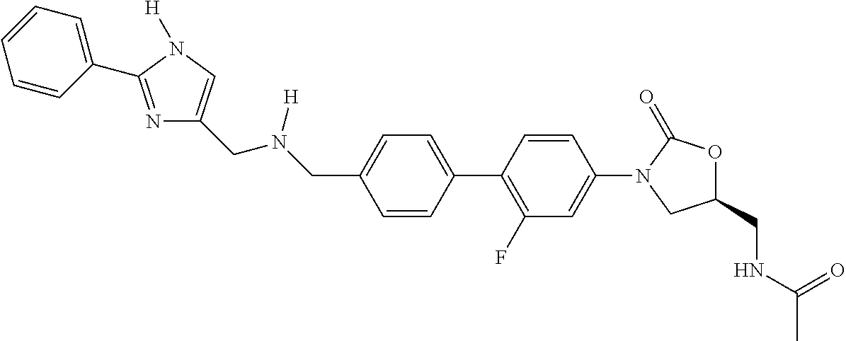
C1=CC(C2=C(F)C=C(N3CC(CNC(C)=O)OC3=O)C=C2)=CC=C1CN(CC1=CN([H])C(C2=CC=CC=C2)=N1)[H]
